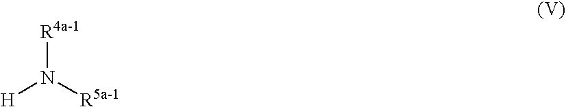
[R4a-1]N([R5a-1])[H]
